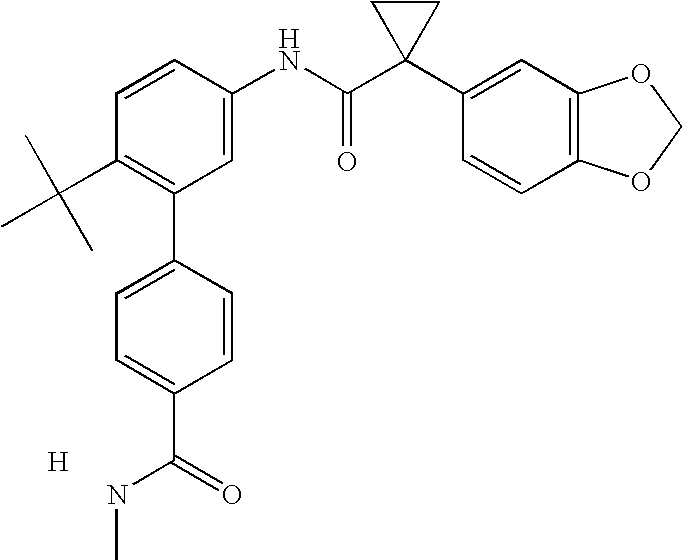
C1=CC(NC(C2(C3=CC4=C(C=C3)OCO4)CC2)=O)=CC(C2=CC=C(C(=O)NC)C=C2)=C1C(C)(C)C.[H]
